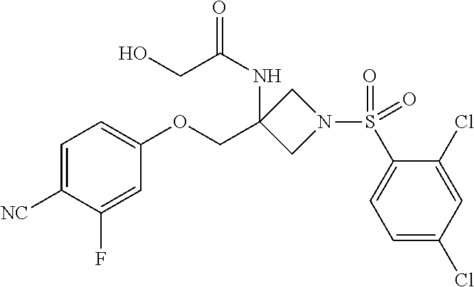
C1=C([NC])C(F)=CC(OCC2(NC(=O)CO)CN(S(C3=CC=C(Cl)C=C3Cl)(=O)=O)C2)=C1
